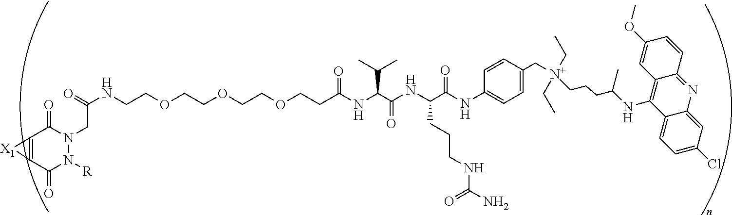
C(COCCOCCOCCC(NC(C(NC(C(NC1=CC=C(C[N+](CCCC(NC2=C3C=C(OC)C=CC3=NC3=CC(Cl)=CC=C23)C)(CC)CC)C=C1)=O)CCCNC(N)=O)=O)C(C)C)=O)NC(=O)CN1N([R])C(=O)C2=C(C1=O)[X1]2
